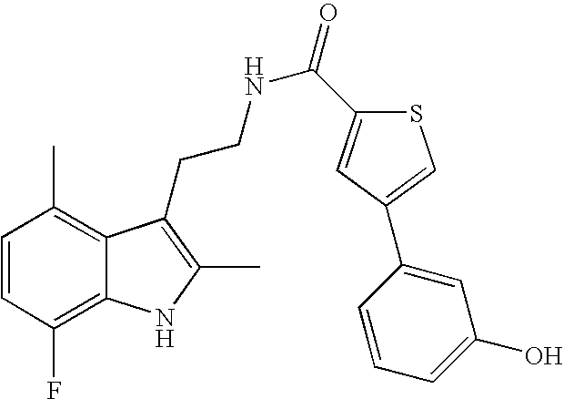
C1=CC(F)=C2C(=C1C)C(CCNC(=O)C1=CC(C3=CC(O)=CC=C3)=CS1)=C(C)N2
